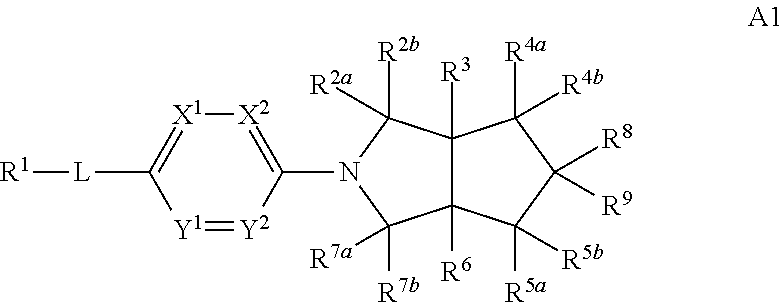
C12([R3])C([R6])(C([R5a])([R5b])C([R8])([R9])C1([R4a])[R4b])C([R7b])([R7a])N(C1=[X2][X1]=C([L][R1])[Y1]=[Y2]1)C2([R2b])[R2a]
